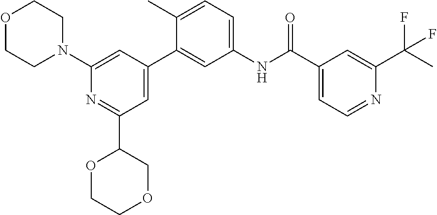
O1CCN(C2=CC(C3=CC(NC(C4=CC=NC(C(F)(C)F)=C4)=O)=CC=C3C)=CC(C3COCCO3)=N2)CC1
